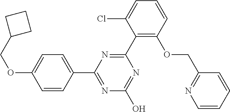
N1=C(O)N=C(C2=CC=C(OCC3CCC3)C=C2)N=C1C1=C(OCC2=NC=CC=C2)C=CC=C1Cl
